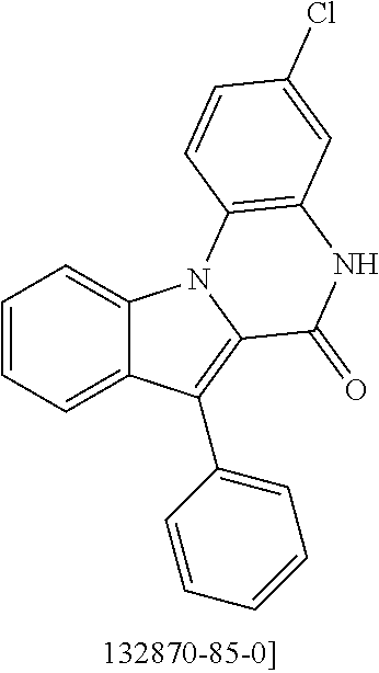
C1=CC=C2C(=C1)N1C(=C2C2=CC=CC=C2)C(=O)NC2=C1C=CC(Cl)=C2
